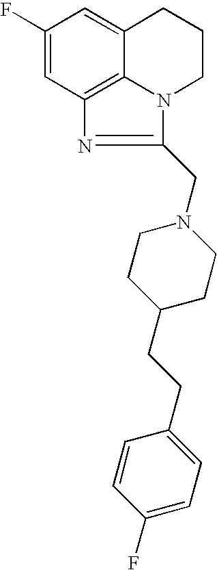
C1(F)=CC2=C3C(=C1)CCCN3C(CN1CCC(CCC3=CC=C(F)C=C3)CC1)=N2
